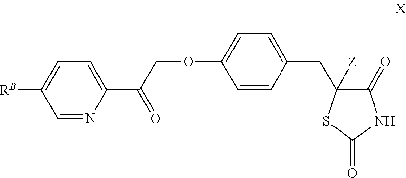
C1=NC(C(COC2=CC=C(CC3([Z])C(=O)NC(=O)S3)C=C2)=O)=CC=C1[RB]
